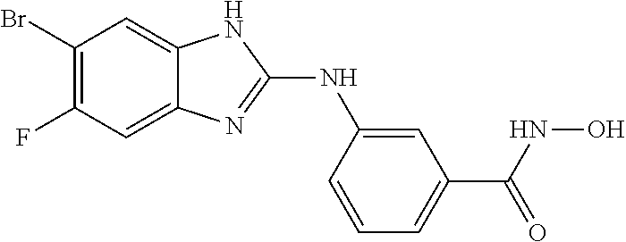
C1(Br)=C(F)C=C2C(=C1)NC(NC1=CC(C(NO)=O)=CC=C1)=N2
